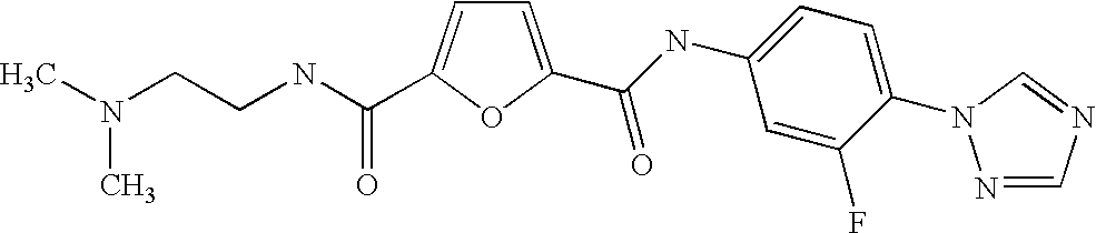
C1=C(C(=O)NC2=CC=C(N3N=CN=C3)C(F)=C2)OC(C(NCCN(C)C)=O)=C1
